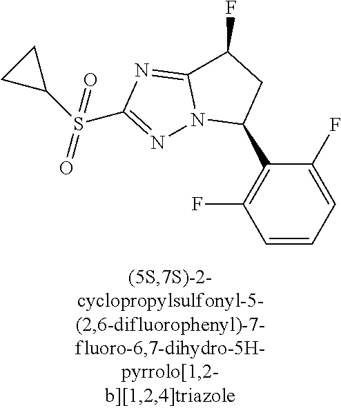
C1=CC=C(F)C(C2CC(F)C3=NC(S(C4CC4)(=O)=O)=NN23)=C1F
